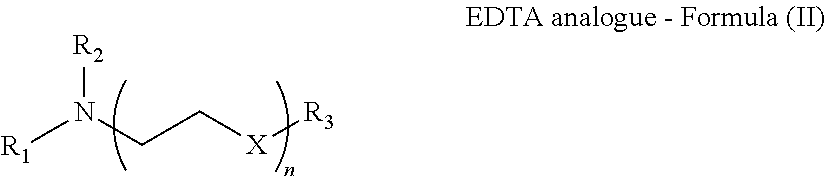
[R1]N(CC[X][R3])[R2]
